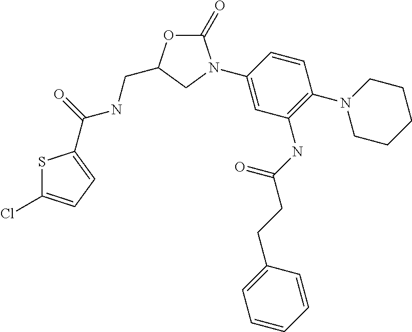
C1(=O)OC(CNC(=O)C2=CC=C(Cl)S2)CN1C1=CC(NC(CCC2=CC=CC=C2)=O)=C(N2CCCCC2)C=C1
